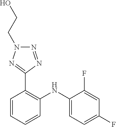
C1(F)=CC(F)=CC=C1NC1=C(C2=NN(CCO)N=N2)C=CC=C1
